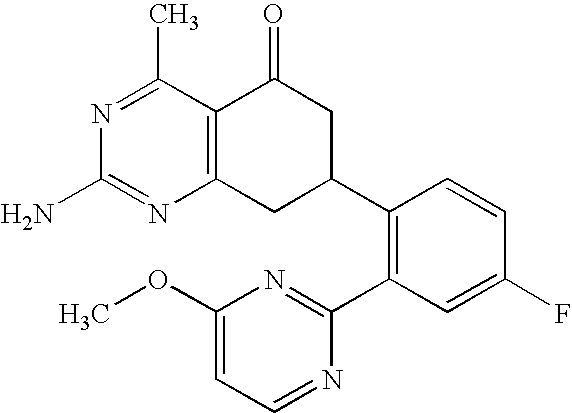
C12=C(CC(C3=C(C4=NC(OC)=CC=N4)C=C(F)C=C3)CC1=O)N=C(N)N=C2C
